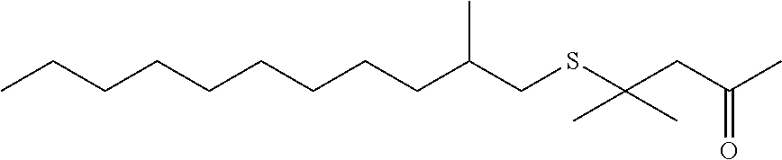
C(CC(C)CSC(CC(=O)C)(C)C)CCCCCCC
